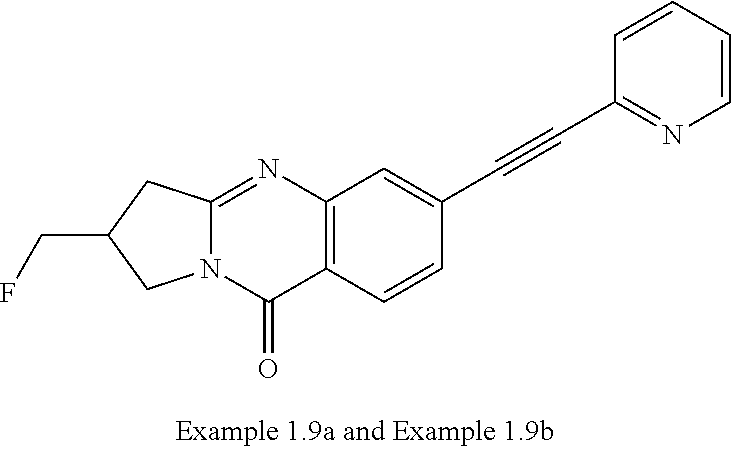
C12=NC3=C(C(=O)N1CC(CF)C2)C=CC(C#CC1=NC=CC=C1)=C3
